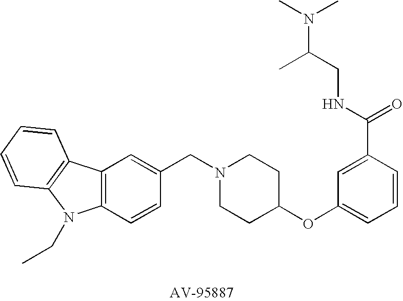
C12=C(C=CC(CN3CCC(OC4=CC=CC(C(NCC(N(C)C)C)=O)=C4)CC3)=C1)N(CC)C1=C2C=CC=C1
